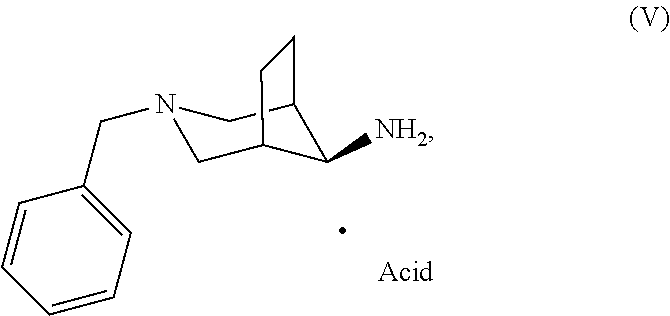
N1(CC2=CC=CC=C2)CC2C([NH2])C(C1)CC2
